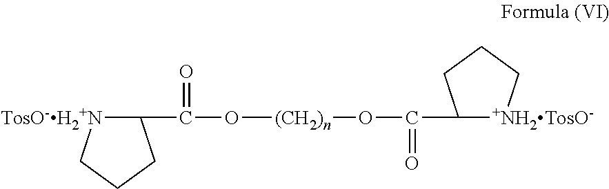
C1(C(=O)O[(CH2)n]OC(=O)C2[+NH2TosO-]CCC2)[TosO-H2+N]CCC1
